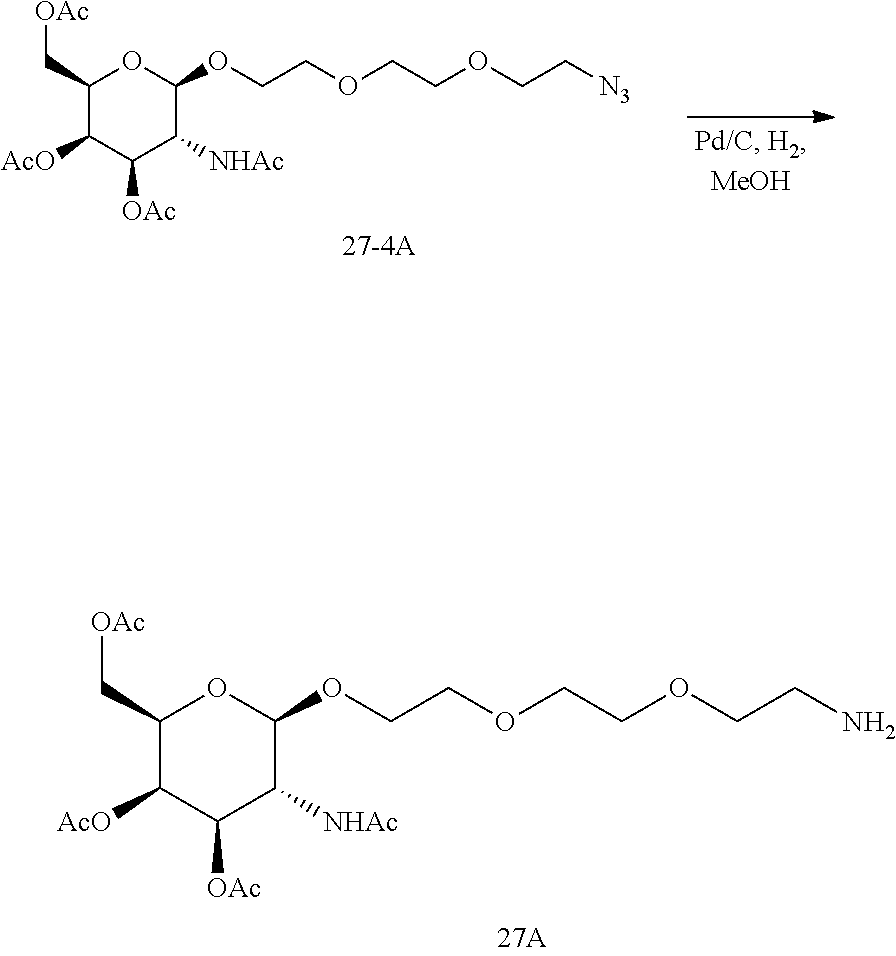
C1(C[OAc])C([AcO])C([OAc])C([NHAc])C(OCCOCCOCCN)O1.C1(C[OAc])C([AcO])C([OAc])C([NHAc])C(OCCOCCOCC[N3])O1
